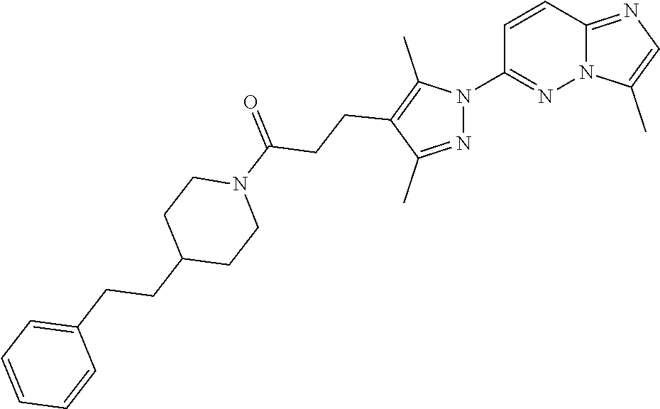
C12=NC=C(C)N1N=C(N1N=C(C)C(CCC(N3CCC(CCC4=CC=CC=C4)CC3)=O)=C1C)C=C2
